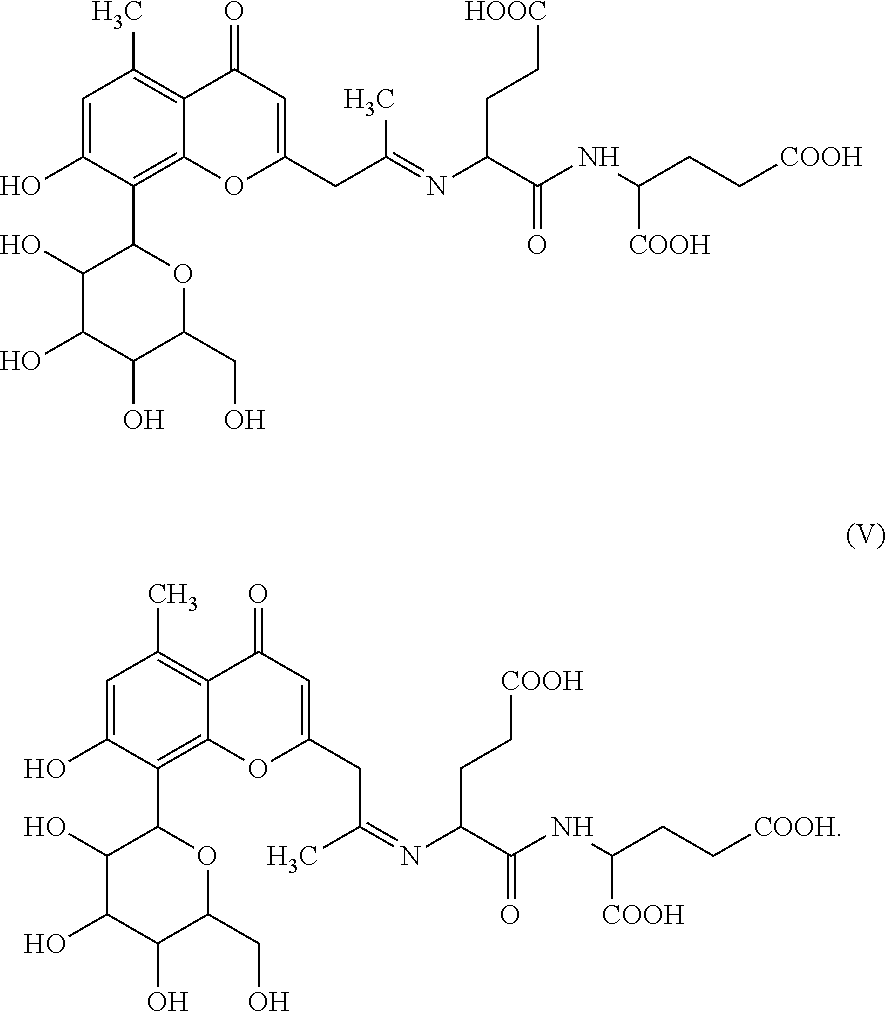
C1(O)C(O)C(O)C(CO)OC1C1=C2C(=C(C)C=C1O)C(=O)C=C(CC(=NC(C(NC(CC[COOH])[COOH])=O)CC[HOOC])C)O2.C1(O)C(O)C(O)C(CO)OC1C1=C2C(=C(C)C=C1O)C(=O)C=C(CC(C)=NC(C(NC(CC[COOH])[COOH])=O)CC[COOH])O2
